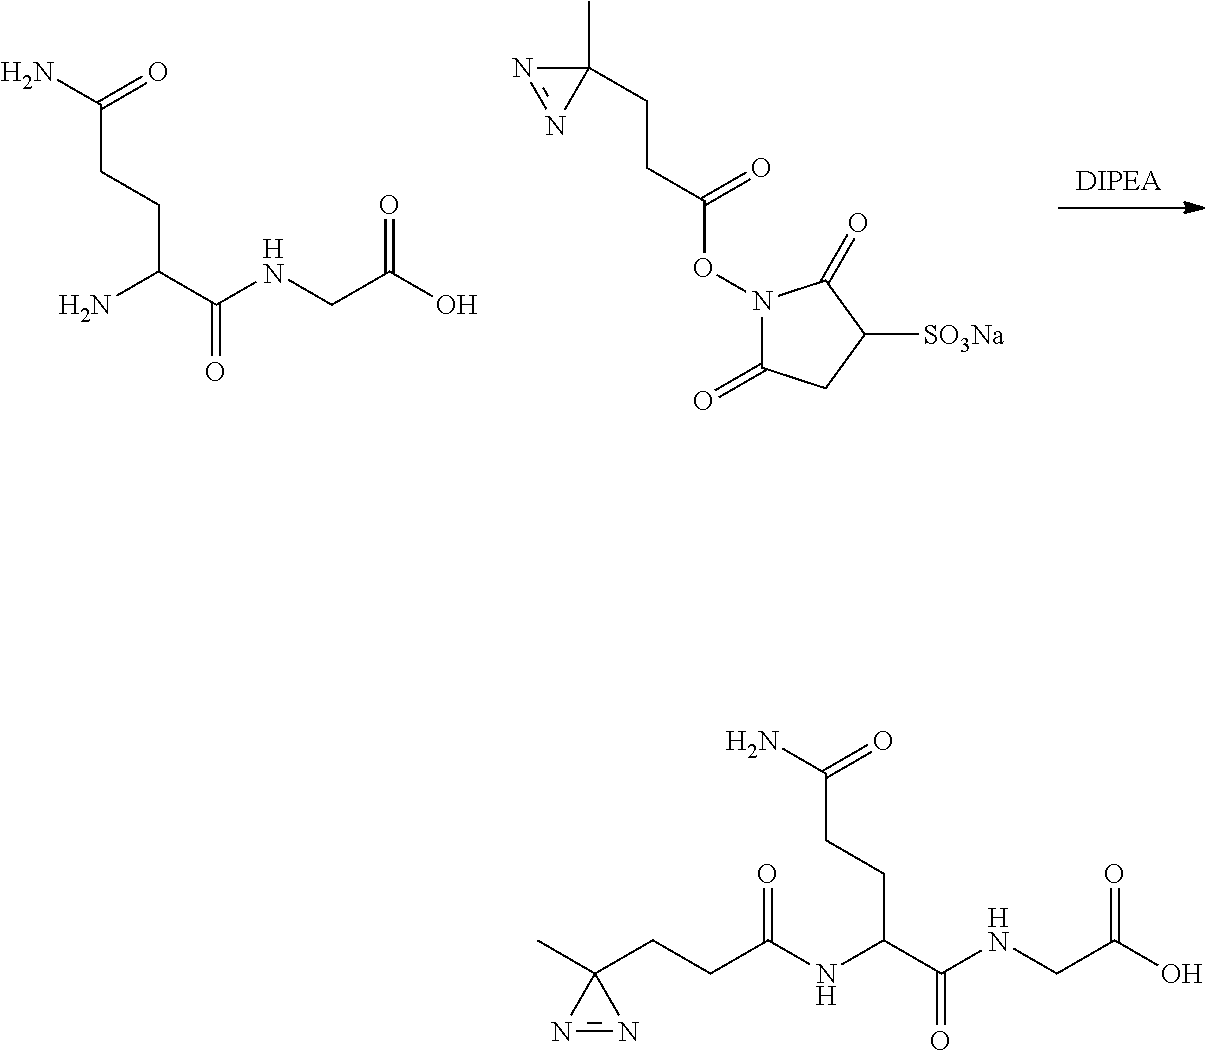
NC(C(NCC(O)=O)=O)CCC(N)=O.N1(OC(CCC2(C)N=N2)=O)C(=O)CC([SO3Na])C1=O.N(C(C(NCC(O)=O)=O)CCC(N)=O)C(CCC1(C)N=N1)=O
